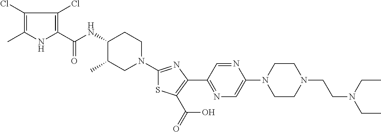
C1(Cl)=C(C)NC(C(NC2C(C)CN(C3=NC(C4=NC=C(N5CCN(CCN(CC)CC)CC5)N=C4)=C(C(=O)O)S3)CC2)=O)=C1Cl
